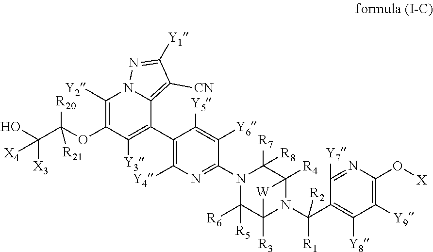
C1(C2=C([Y3])C(OC(C([X4])([X3])O)([R21])[R20])=C([Y2])N3C2=C([CN])C([Y1])=N3)=C([Y4])N=C(N2C([R6])([R5])C3([R3])N(C(C4=C([Y8])C([Y9])=C(O[X])N=C4[Y7])([R1])[R2])C([R4])(C2([R7])[R8])[W]3)C([Y6])=C1[Y5]
